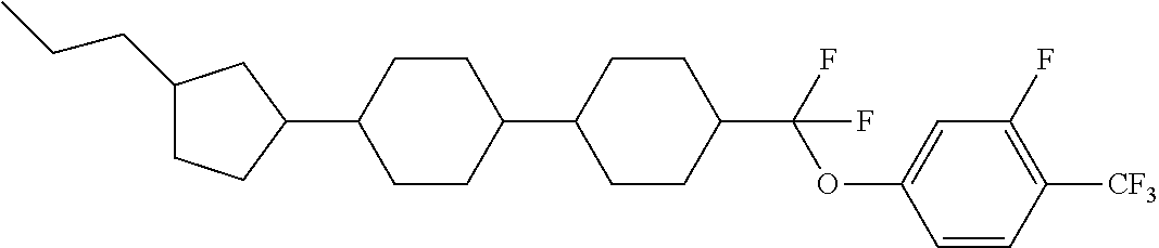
C1(CCC)CCC(C2CCC(C3CCC(C(OC4=CC(F)=C([CF3])C=C4)(F)F)CC3)CC2)C1
